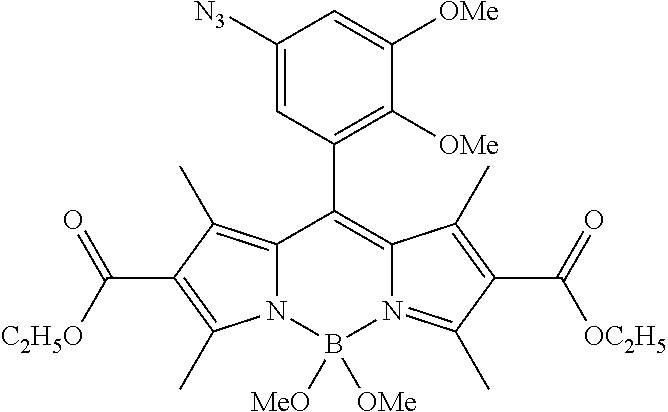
C12=C(C)C(C(=O)[C2H5O])=C(C)N1B([MeO])([OMe])N1=C(C)C(C(=O)[OC2H5])=C(C)C1=C2C1=C([OMe])C([OMe])=CC([N3])=C1
